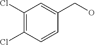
C1(Cl)=C(Cl)C=CC(CO)=C1
